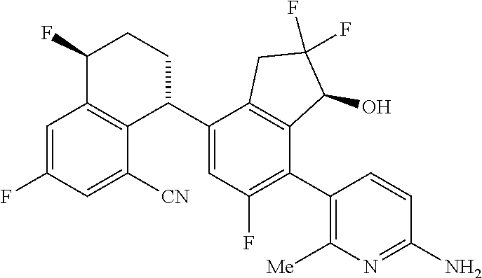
C1=C(F)C=C([CN])C2=C1C(F)CCC2C1=CC(F)=C(C2=C([Me])N=C(N)C=C2)C2=C1CC(F)(F)C2O
